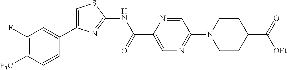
C1(F)=C([F3C])C=CC(C2=CSC(NC(C3=CN=C(N4CCC(C(=O)[OEt])CC4)C=N3)=O)=N2)=C1
